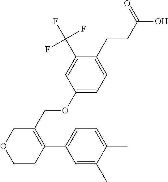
C1=C(C)C(C)=CC=C1C1=C(COC2=CC=C(CCC(O)=O)C(C(F)(F)F)=C2)COCC1
